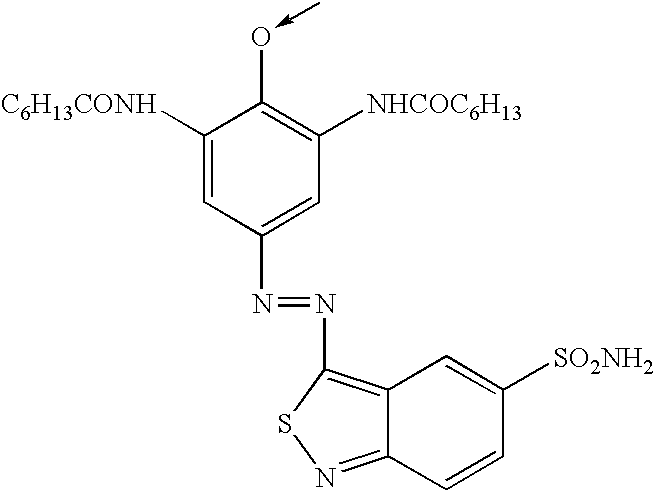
[C6H13CONH]C1=CC(N=NC2=C3C(=NS2)C=CC([SO2NH2])=C3)=CC([NHCOC6H13])=C1O-C
